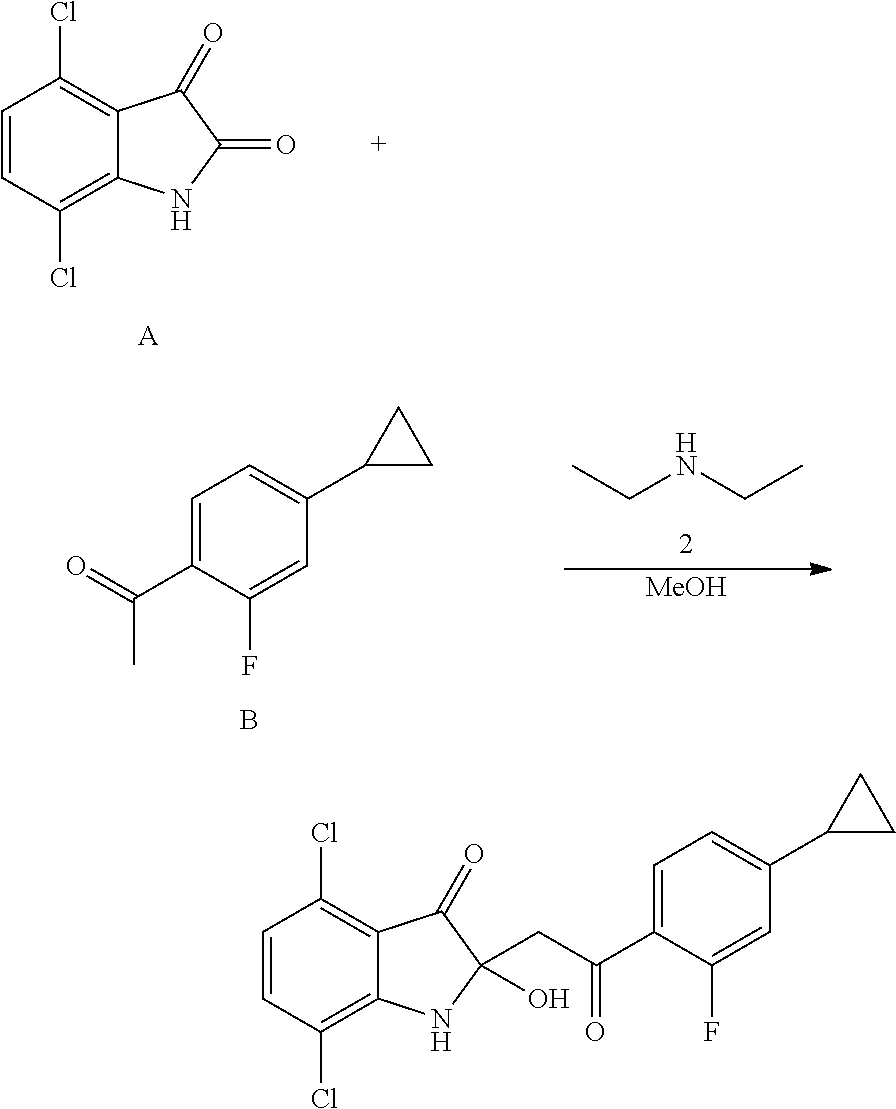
C1=CC(Cl)=C2C(=C1Cl)C(=O)C(O)(CC(C1=CC=C(C3CC3)C=C1F)=O)N2.C1=CC(Cl)=C2C(=C1Cl)C(=O)C(=O)N2.[A].C1=C(F)C(C(=O)C)=CC=C1C1CC1.B.CCNCC.[MeOH]
